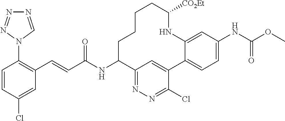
C(C(NC1C2=NN=C(Cl)C(=C2)C2=CC=C(NC(OC)=O)C=C2NC([CO2Et])CCCC1)=O)=CC1=C(N2C=NN=N2)C=CC(Cl)=C1
